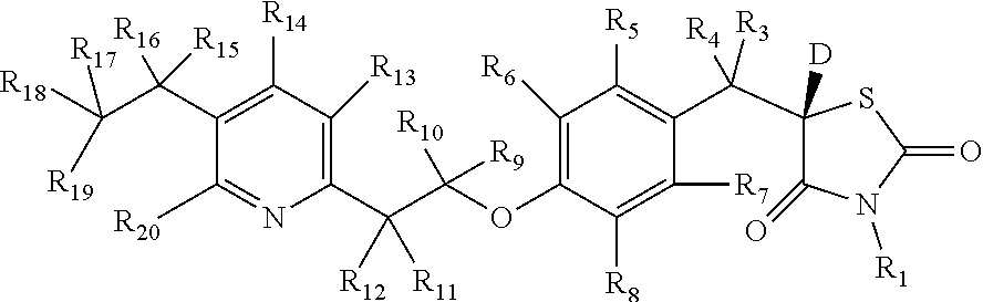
C1(C(C([R19])([R18])[R17])([R15])[R16])=C([R14])C([R13])=C(C(C([R10])(OC2=C([R6])C([R5])=C(C([R3])([R4])C3([D])C(=O)N([R1])C(=O)S3)C([R7])=C2[R8])[R9])([R11])[R12])N=C1[R20]
